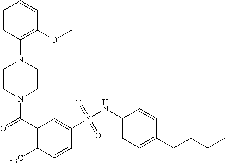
N1(C(=O)C2=C([F3C])C=CC(S(NC3=CC=C(CCCC)C=C3)(=O)=O)=C2)CCN(C2=C(OC)C=CC=C2)CC1
